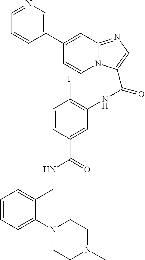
C1(C2=CN=CC=C2)=CC2=NC=C(C(NC3=C(F)C=CC(C(=O)NCC4=CC=CC=C4N4CCN(C)CC4)=C3)=O)N2C=C1
